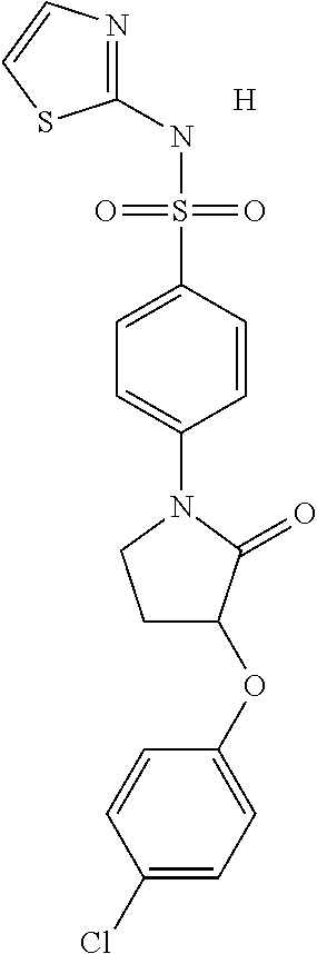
C1(NS(C2=CC=C(N3CCC(OC4=CC=C(Cl)C=C4)C3=O)C=C2)(=O)=O)=NC=CS1.[H]
